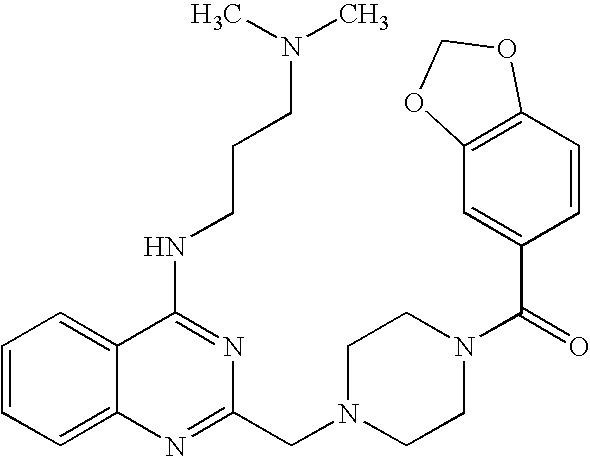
C1=CC=C2C(=C1)C(NCCCN(C)C)=NC(CN1CCN(C(C3=CC4=C(C=C3)OCO4)=O)CC1)=N2
